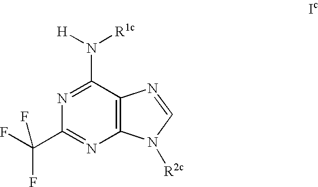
C1(C(F)(F)F)=NC2=C(C(N([H])[R1c])=N1)N=CN2[R2c]
